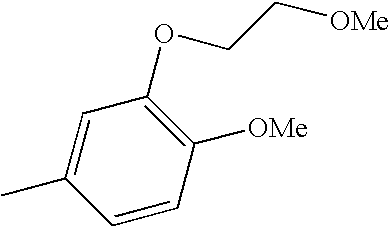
C1=C(C)C=CC([OMe])=C1OCC[OMe]
